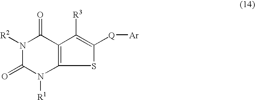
N1([R2])C(=O)N([R1])C2=C(C1=O)C([R3])=C([Q][Ar])S2
